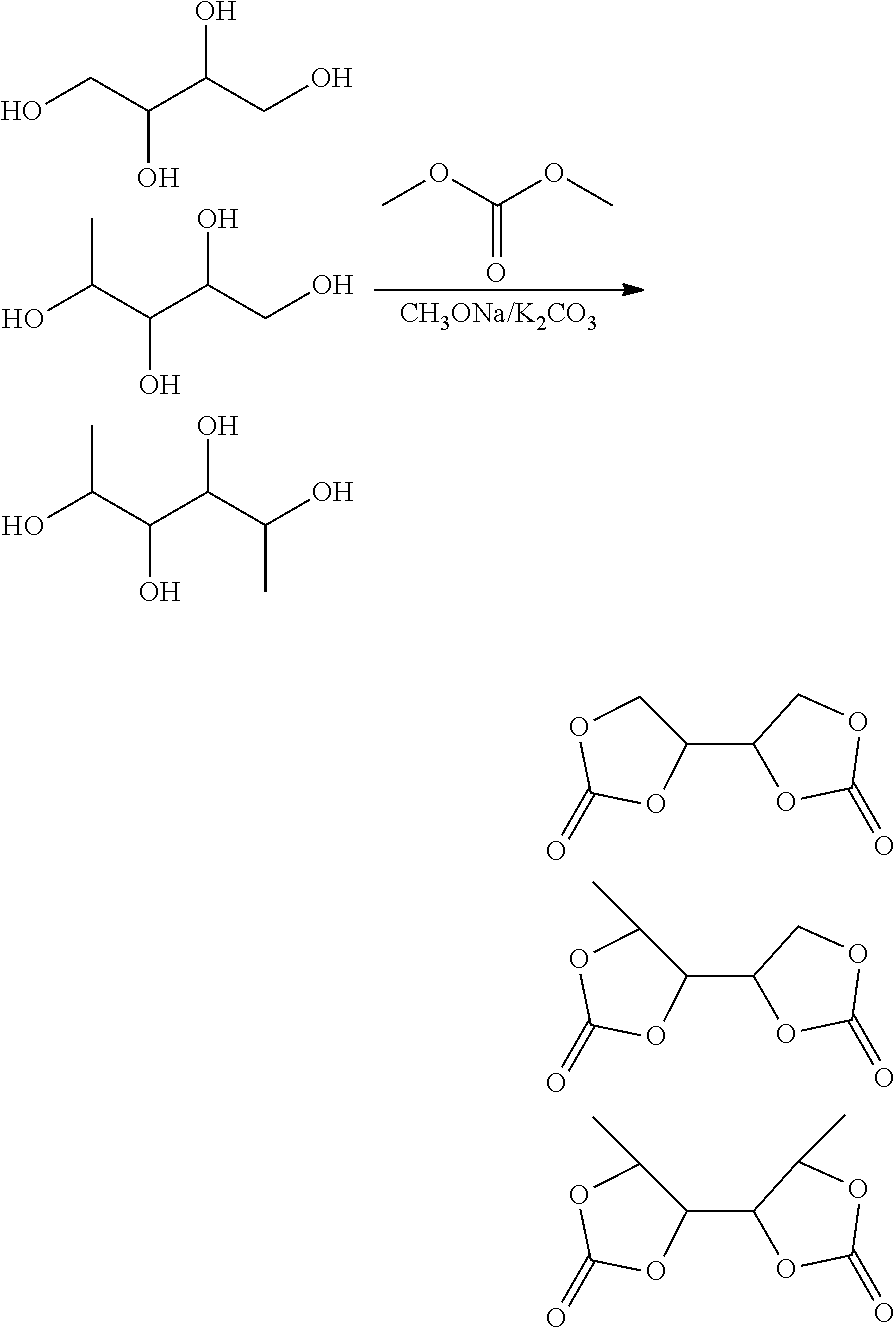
COC(OC)=O.OCC(C(CO)O)O.OC(C(C(CO)O)O)C.OC(C(C(C(O)C)O)O)C.C1(C2OC(=O)OC2)COC(=O)O1.C1(C2OC(=O)OC2)C(C)OC(=O)O1.C1(C2OC(=O)OC2C)C(C)OC(=O)O1
